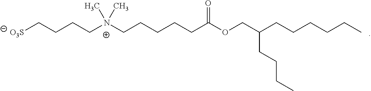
[N+](C)(C)(CCCC[O3S])CCCCCC(OCC(CCCC)CCCCCC)=O
